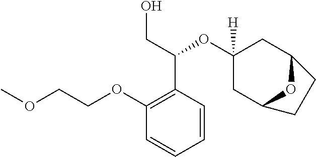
OCC(OC1([H])CC2OC(C1)CC2)C1=C(OCCOC)C=CC=C1
